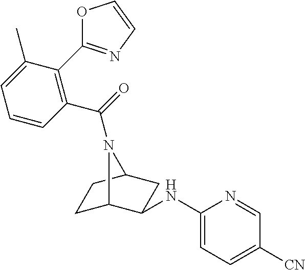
C1C2C(NC3=CC=C([CN])C=N3)CC(C1)N2C(=O)C1=C(C2=NC=CO2)C(C)=CC=C1
